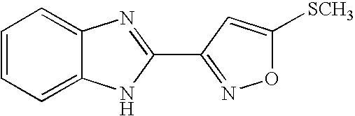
C1=C2C(=CC=C1)N=C(C1=NOC([SCH3])=C1)N2
